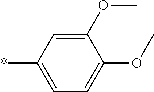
C1(OC)=CC(*)=CC=C1OC
